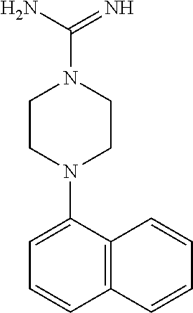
C1CN(C2=CC=CC3=C2C=CC=C3)CCN1C(N)=N
